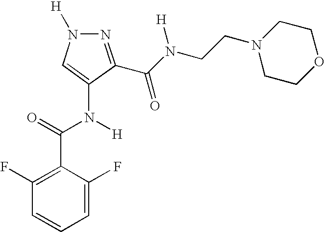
N1=C(C(N([H])CCN2CCOCC2)=O)C(N(C(C2=C(F)C=CC=C2F)=O)[H])=CN1[H]
